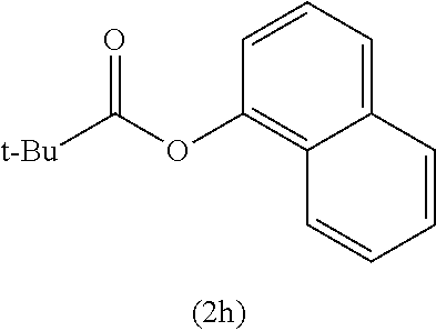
C1=CC=C2C(=C1OC([t-Bu])=O)C=CC=C2
